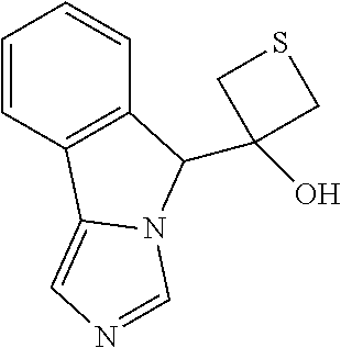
C1=CC2=C(C=C1)C(C1(O)CSC1)N1C2=CN=C1
